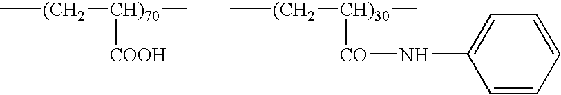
C[(CH2][CH)70]([COOH])C.C[(CH2][CH)30]([CO]NC1=CC=CC=C1)C
